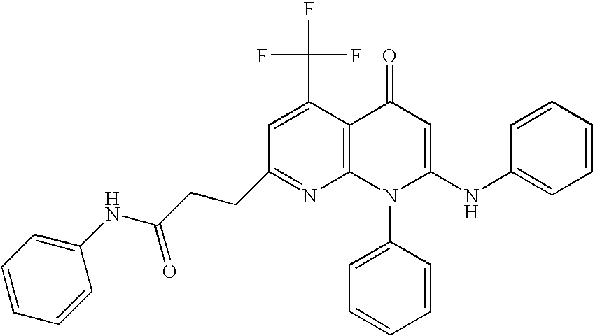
C1(CCC(NC2=CC=CC=C2)=O)=NC2=C(C(C(F)(F)F)=C1)C(=O)C=C(NC1=CC=CC=C1)N2C1=CC=CC=C1
